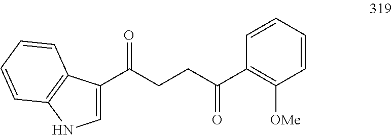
C1=C(C(CCC(C2=C([OMe])C=CC=C2)=O)=O)C2=C(N1)C=CC=C2
